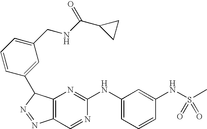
C12=C(C(C3=CC(CNC(C4CC4)=O)=CC=C3)N=N1)N=C(NC1=CC=CC(NS(C)(=O)=O)=C1)N=C2
